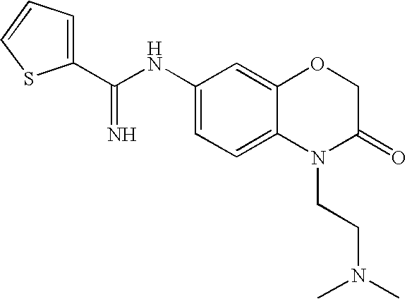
C1(C(NC2=CC=C3C(=C2)OCC(=O)N3CCN(C)C)=N)=CC=CS1
